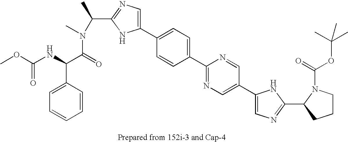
C1(C2=CC=C(C3=NC=C(C4=CN=C(C5N(C(=O)OC(C)(C)C)CCC5)N4)C=N3)C=C2)=CN=C(C(N(C(=O)C(NC(OC)=O)C2=CC=CC=C2)C)C)N1
